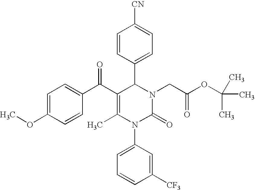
C1=CC(C2C(C(C3=CC=C(OC)C=C3)=O)=C(C)N(C3=CC=CC([CF3])=C3)C(=O)N2CC(OC(C)(C)C)=O)=CC=C1[CN]
